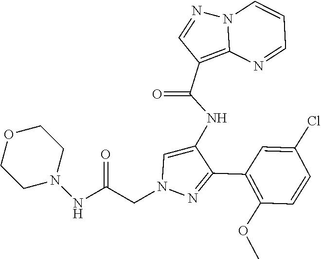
C1(C2=NN(CC(NN3CCOCC3)=O)C=C2NC(C2=C3N(N=C2)C=CC=N3)=O)=C(OC)C=CC(Cl)=C1
